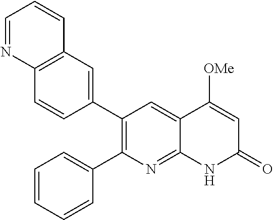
C12=C(C=C(C3=C(C4=CC=CC=C4)N=C4C(=C3)C([OMe])=CC(=O)N4)C=C1)C=CC=N2
